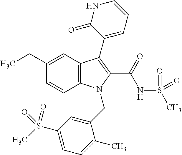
C12=C(C=C(CC)C=C1)C(C1=CC=CNC1=O)=C(C(=O)NS(C)(=O)=O)N2CC1=CC(S(C)(=O)=O)=CC=C1C
